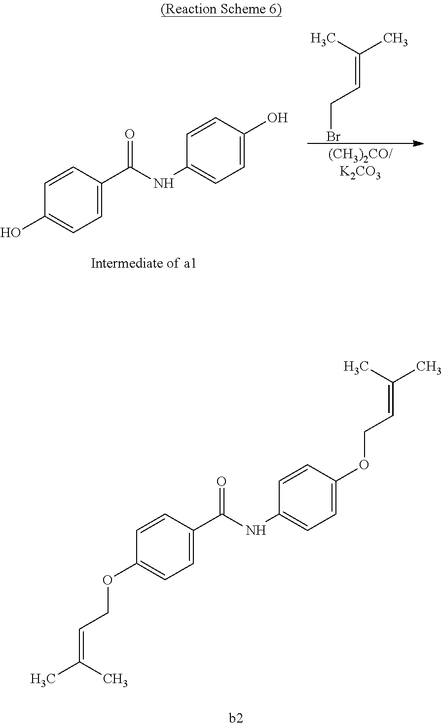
C1=CC(C(NC2=CC=C(O)C=C2)=O)=CC=C1O.CC(C)=CCBr.C1=CC(C(NC2=CC=C(OCC=C(C)C)C=C2)=O)=CC=C1OCC=C(C)C
